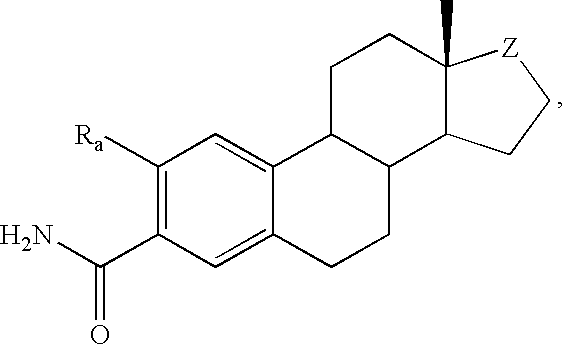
C1([Ra])=C(C(N)=O)C=C2C(=C1)C1C(CC2)C2C(C)(CC1)[Z]CC2
